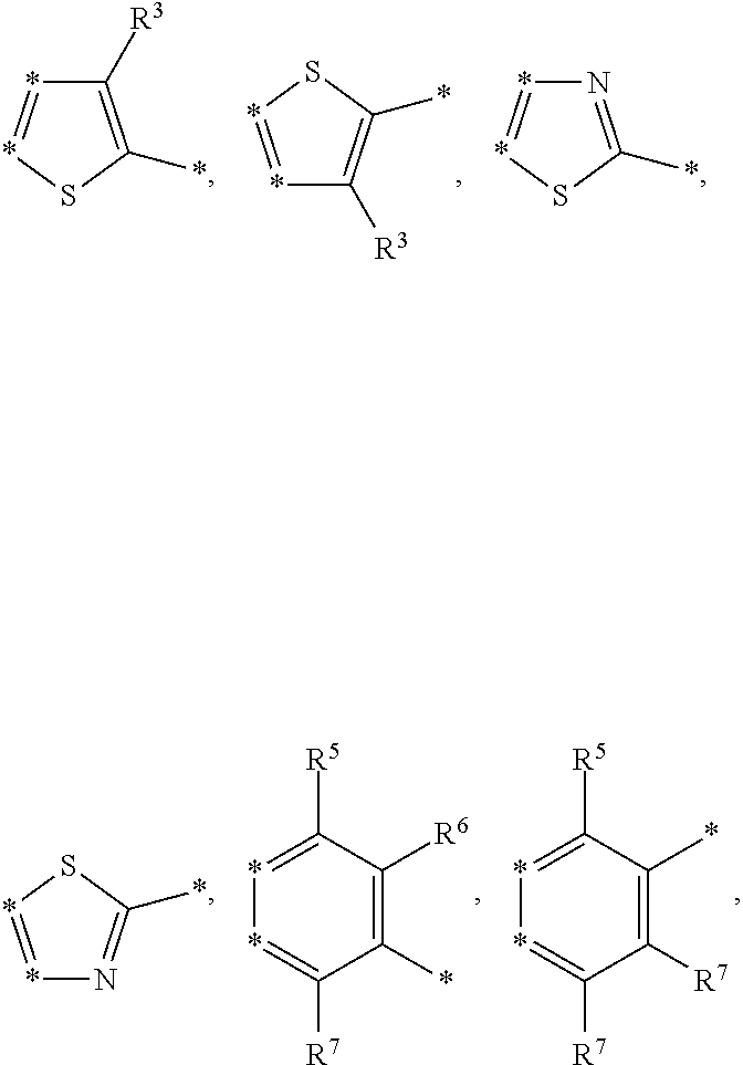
*1=*SC(*)=C1[R3].*1=*SC(*)=C1[R3].*1=*SC(*)=N1.C1(*)=C([R7])C([R7])=**=C1[R5].C1([R6])=C(*)C([R7])=**=C1[R5].N1=C(*)S*=*1
